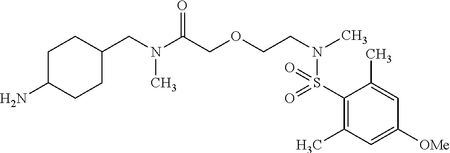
N(C(COCCN(C)S(=O)(=O)C1=C(C)C=C([OMe])C=C1C)=O)(C)CC1CCC(N)CC1
